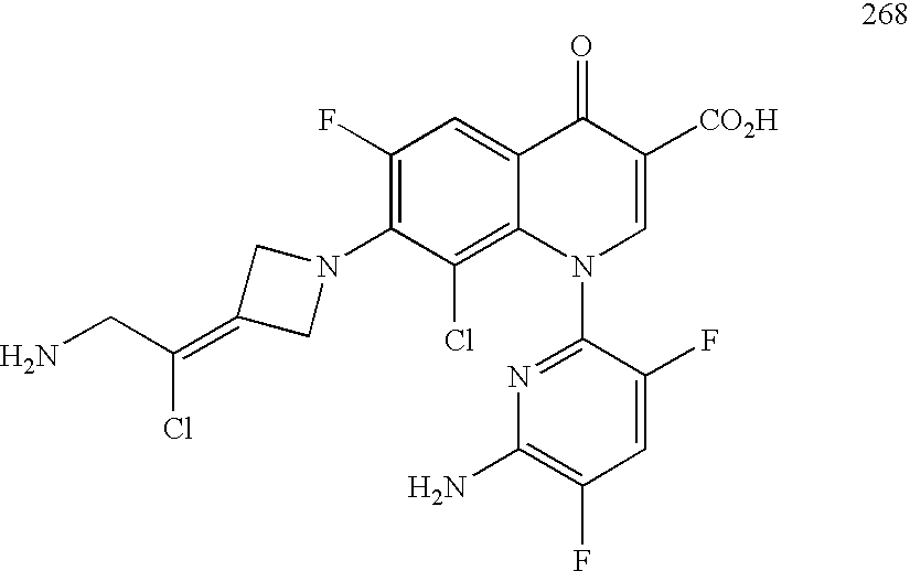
C1(F)=C(N2CC(=C(CN)Cl)C2)C(Cl)=C2C(=C1)C(=O)C([CO2H])=CN2C1=NC(N)=C(F)C=C1F
